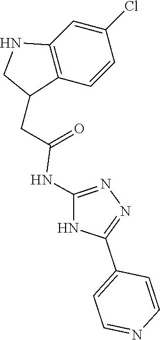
N1=C(NC(CC2C3=C(C=C(Cl)C=C3)NC2)=O)NC(C2=CC=NC=C2)=N1
